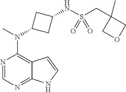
N1=CN=C2C(=C1N(C)C1CC(NS(CC3(C)COC3)(=O)=O)C1)C=CN2
